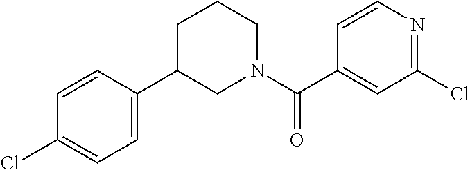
C1=C(Cl)C=CC(C2CN(C(C3=CC(Cl)=NC=C3)=O)CCC2)=C1
